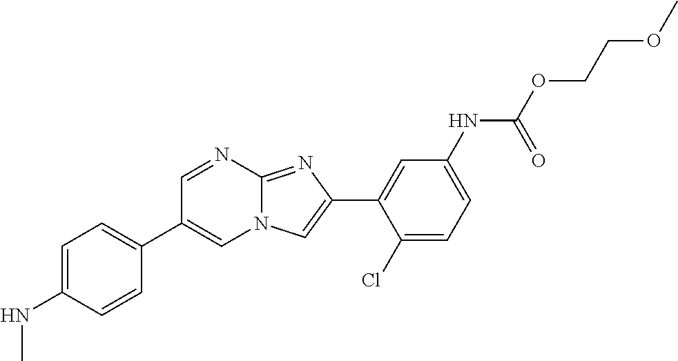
C1=NC2=NC(C3=CC(NC(OCCOC)=O)=CC=C3Cl)=CN2C=C1C1=CC=C(NC)C=C1
